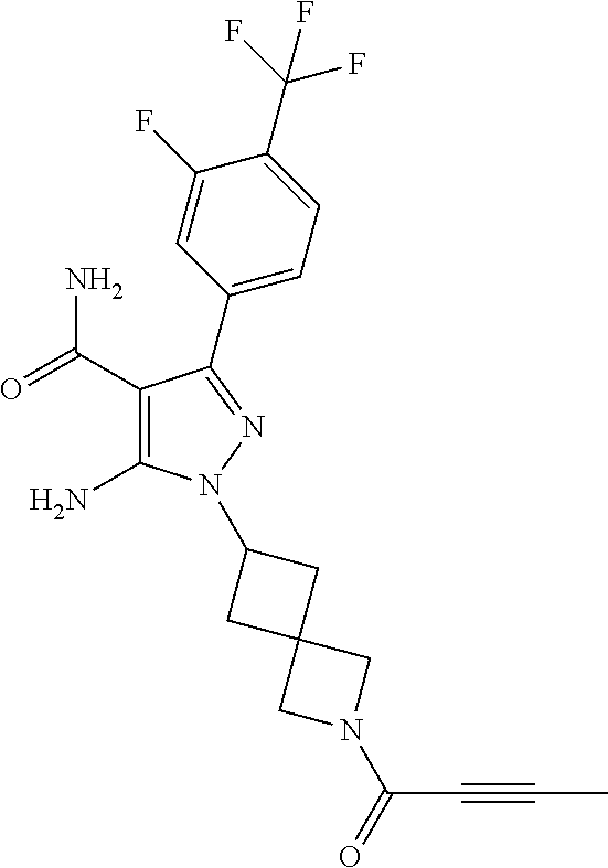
C1(C(=O)N)=C(N)N(C2CC3(C2)CN(C(=O)C#CC)C3)N=C1C1=CC=C(C(F)(F)F)C(F)=C1
